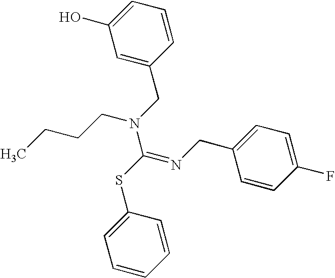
C1=CC=C(O)C=C1CN(CCCC)C(SC1=CC=CC=C1)=NCC1=CC=C(F)C=C1
